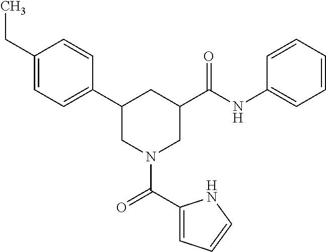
C1(CC)=CC=C(C2CN(C(C3=CC=CN3)=O)CC(C(NC3=CC=CC=C3)=O)C2)C=C1
